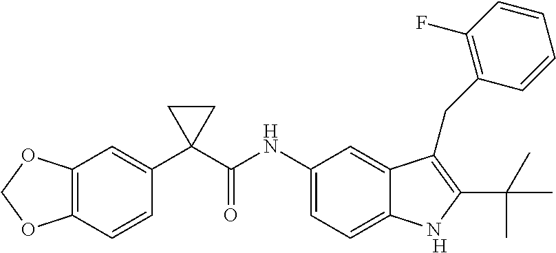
C12=C(C=CC(C3(C(NC4=CC=C5C(=C4)C(CC4=C(F)C=CC=C4)=C(C(C)(C)C)N5)=O)CC3)=C1)OCO2.[H]
